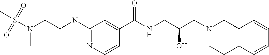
C1(N(CCN(S(C)(=O)=O)C)C)=NC=CC(C(NCC(CN2CCC3=C(C2)C=CC=C3)O)=O)=C1
